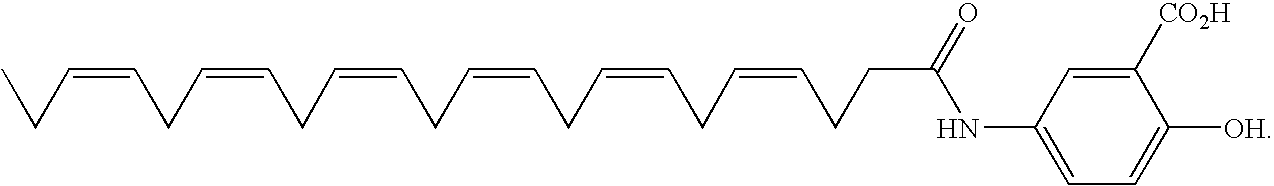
C1(NC(=O)CCC=CCC=CCC=CCC=CCC=CCC=CCC)=CC=C([OH])C([CO2H])=C1
